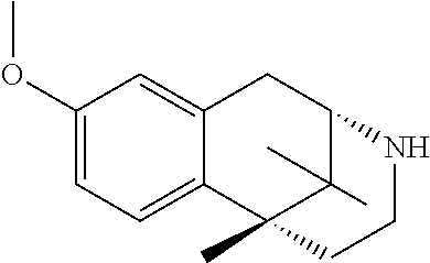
C1(OC)=CC=C2C(=C1)CC1C(C)(C)C2(C)CCN1
